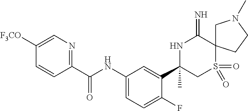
C1(C(NC2=CC=C(F)C(C3(C)CS(=O)(=O)C4(C(=N)N3)CN(C)CC4)=C2)=O)=NC=C([F3CO])C=C1
